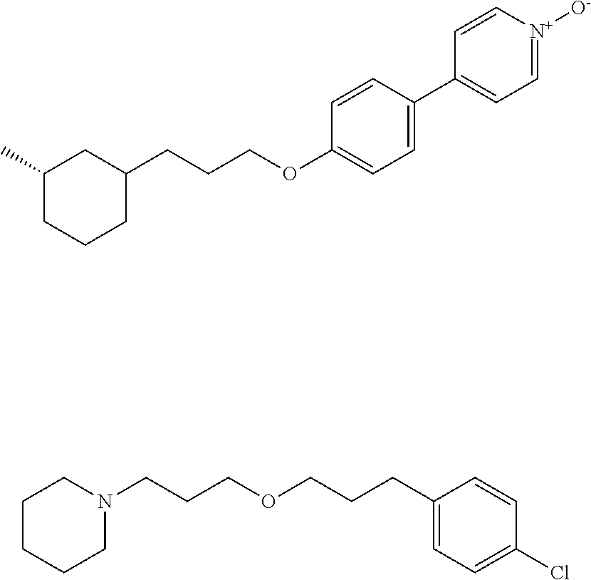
C1CCCN(CCCOCCCC2=CC=C(Cl)C=C2)C1.C1(C)CCCC(CCCOC2=CC=C(C3=CC=[N+]([O-])C=C3)C=C2)C1
